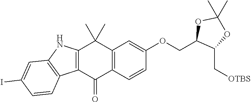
C12=C(C=CC(OCC3C(C[OTBS])OC(C)(C)O3)=C1)C(=O)C1=C(C2(C)C)NC2=C1C=CC(I)=C2
